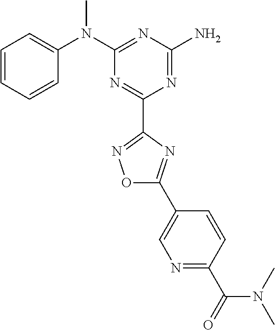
C1=CC=CC(N(C2=NC(N)=NC(C3=NOC(C4=CN=C(C(N(C)C)=O)C=C4)=N3)=N2)C)=C1
